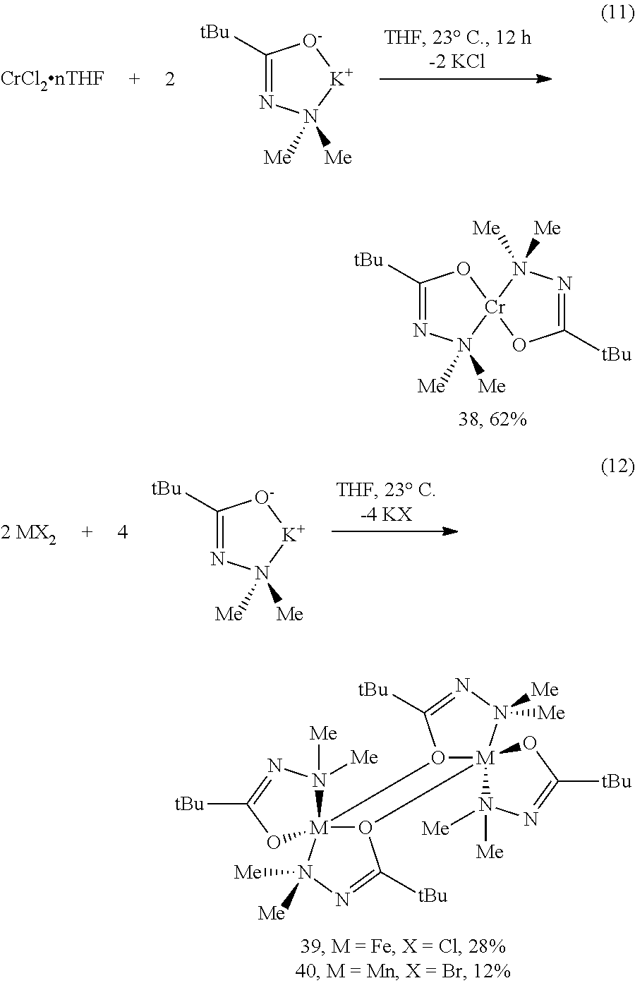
C1([tBu])=NN([Me])([Me])[K][O-]1.C1([tBu])=NN([Me])([Me])[Cr]2(O1)N([Me])([Me])N=C([tBu])O2.C1([tBu])=NN([Me])([Me])[K][O-]1.N1([Me])([Me])N=C([tBu])O[M]123O(C([tBu])=NN2([Me])[Me])[M]12(O3C([tBu])=NN1([Me])[Me])N([Me])([Me])N=C([tBu])O2
